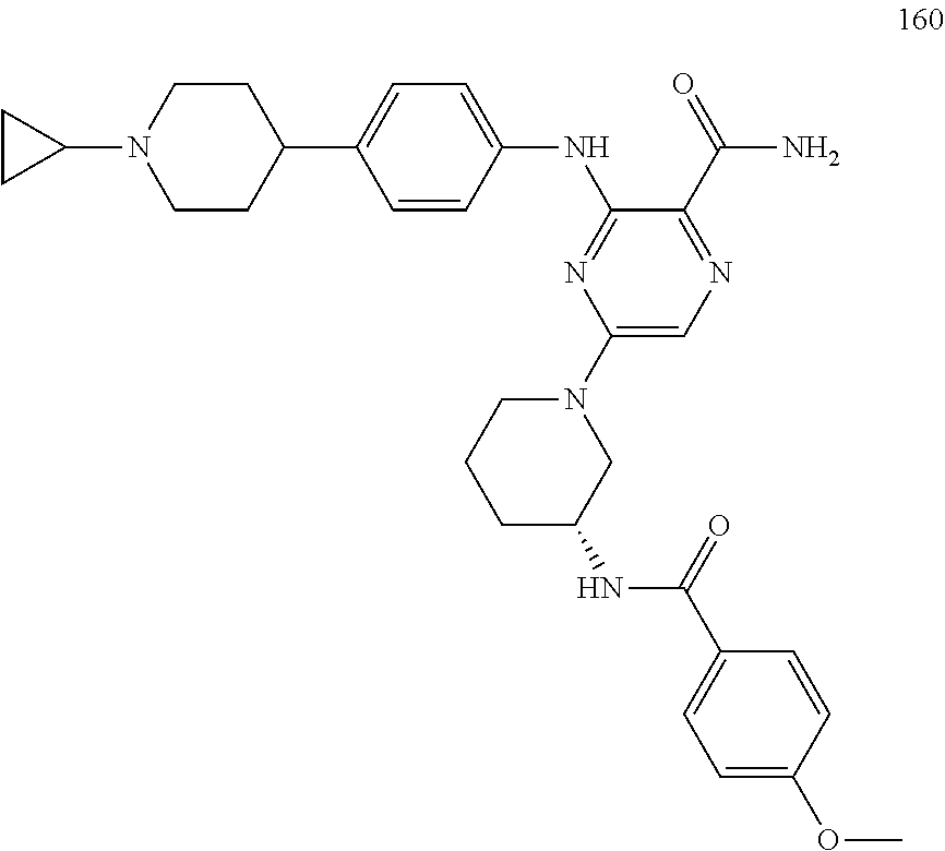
C1(N2CCC(C3=CC=C(NC4=NC(N5CC(NC(C6=CC=C(OC)C=C6)=O)CCC5)=CN=C4C(=O)N)C=C3)CC2)CC1
